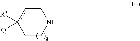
N1Ccc([R3])([Q])CC1
